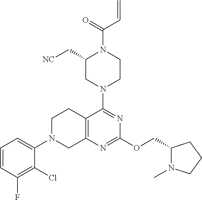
C1=CC(F)=C(Cl)C(N2CC3=C(CC2)C(N2CCN(C(=O)C=C)C(C[NC])C2)=NC(OCC2N(C)CCC2)=N3)=C1
